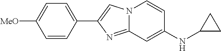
C1(C2=CN3C(=N2)C=C(NC2CC2)C=C3)=CC=C([MeO])C=C1
